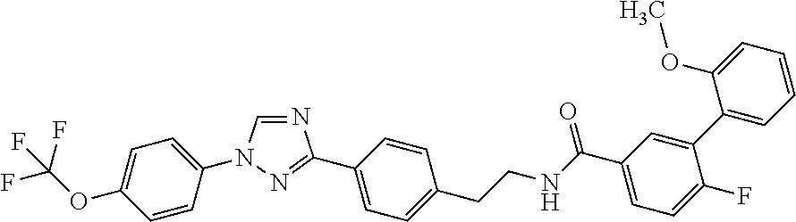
N1=CN(C2=CC=C(OC(F)(F)F)C=C2)N=C1C1=CC=C(CCNC(C2=CC=C(F)C(C3=CC=CC=C3OC)=C2)=O)C=C1
